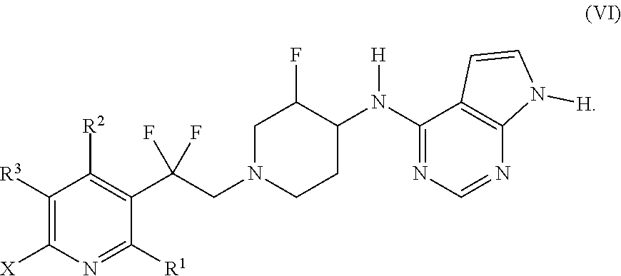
C1([R3])=C([X])N=C([R1])C(C(CN2CCC(N(C3=NC=NC4=C3C=CN4[H])[H])C(F)C2)(F)F)=C1[R2]
